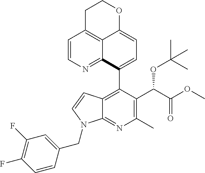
C1=CC(CN2C3=NC(C)=C(C(OC(C)(C)C)C(OC)=O)C(C4=CC=C5C6=C(C=CN=C46)CCO5)=C3C=C2)=CC(F)=C1F
